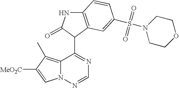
C12=C(C)C([MeO2C])=CN1N=CN=C2C1C(=O)NC2=C1C=C(S(N1CCOCC1)(=O)=O)C=C2
